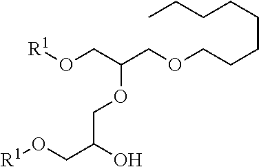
O(CC(CO[R1])OCC(CO[R1])O)CCCCCCCC
